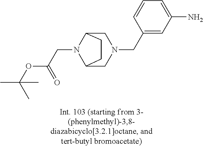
C1(CN2CC3N(CC(OC(C)(C)C)=O)C(C2)CC3)=CC(N)=CC=C1
